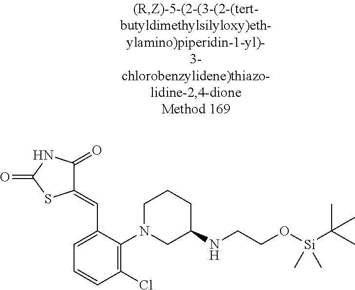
C1(=CC2=CC=CC(Cl)=C2N2CC(NCCO[Si](C(C)(C)C)(C)C)CCC2)C(=O)NC(=O)S1
